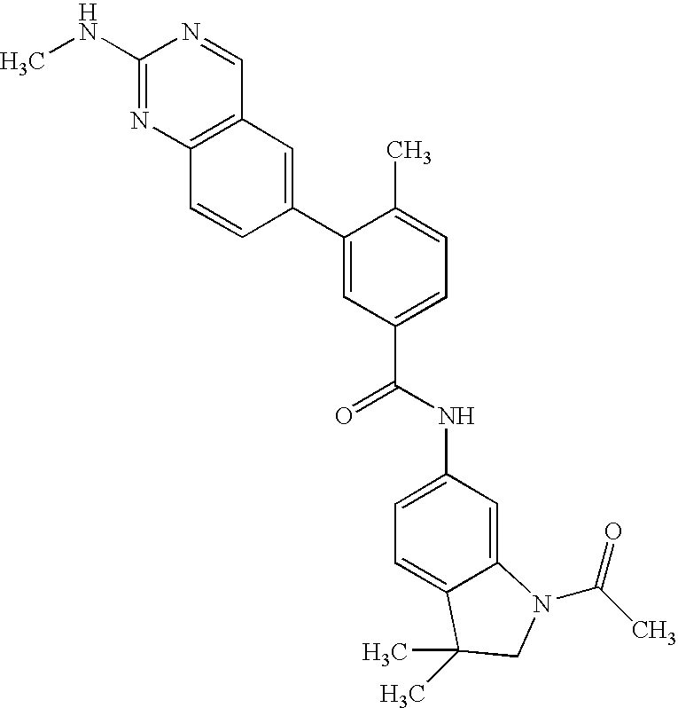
C1(NC)=NC2=C(C=N1)C=C(C1=CC(C(NC3=CC=C4C(=C3)N(C(C)=O)CC4(C)C)=O)=CC=C1C)C=C2
